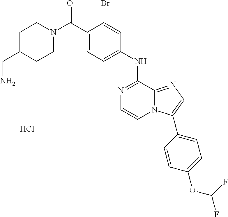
C1(NC2=NC=CN3C2=NC=C3C2=CC=C(OC(F)F)C=C2)=CC=C(C(N2CCC(CN)CC2)=O)C(Br)=C1.Cl
